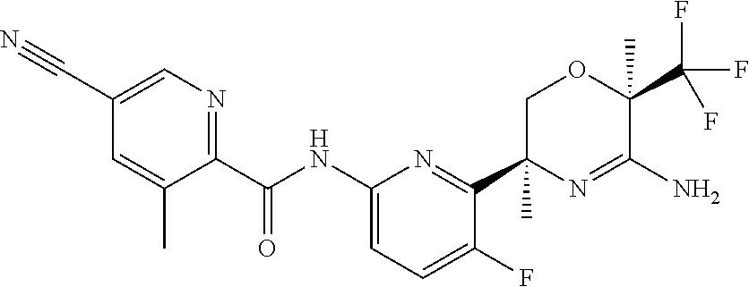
C1(C#N)=CN=C(C(NC2=CC=C(F)C(C3(C)N=C(N)C(C(F)(F)F)(C)OC3)=N2)=O)C(C)=C1
